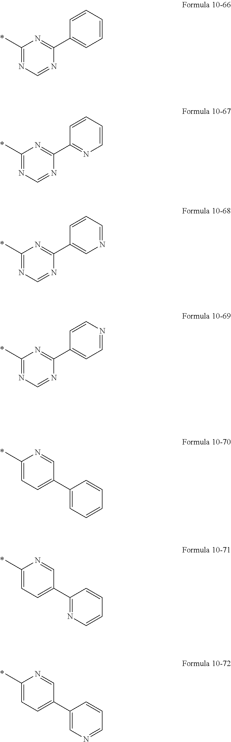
C1(C)=NC=NC(C2=CC=CC=C2)=N1.C1(C)=NC=NC(C2=NC=CC=C2)=N1.C1(C)=NC=NC(C2=CN=CC=C2)=N1.C1(C)=NC=NC(C2=CC=NC=C2)=N1.C1(C)=CC=C(C2=CC=CC=C2)C=N1.C1(C)=CC=C(C2=NC=CC=C2)C=N1.C1(C)=CC=C(C2=CN=CC=C2)C=N1
